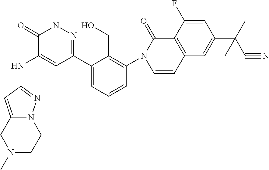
C1(NC2=CC(C3=CC=CC(N4C=CC5=C(C4=O)C(F)=CC(C(C#N)(C)C)=C5)=C3CO)=NN(C)C2=O)=NN2C(=C1)CN(C)CC2
